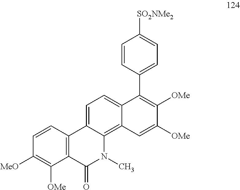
C1=C2C(=C3C(=C1)C(C1=CC=C([SO2NMe2])C=C1)=C([OMe])C([OMe])=C3)N(C)C(=O)C1=C2C=CC([MeO])=C1[OMe]
